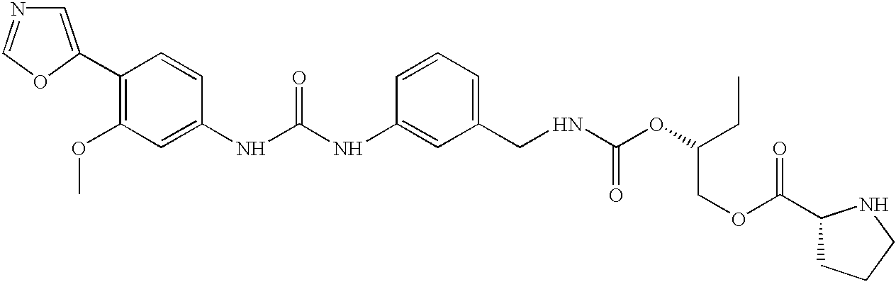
C1=C(C2=C(OC)C=C(NC(NC3=CC(CNC(OC(CC)COC(C4CCCN4)=O)=O)=CC=C3)=O)C=C2)OC=N1
